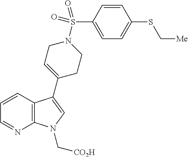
C12=C(C=CC=N1)C(C1=CCN(S(C3=CC=C(SC[Me])C=C3)(=O)=O)CC1)=CN2C[CO2H]
